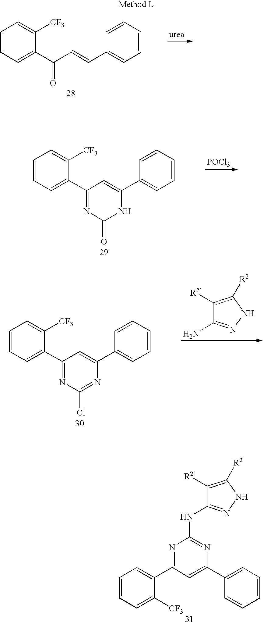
C1=CC=C(C(C=CC2=CC=CC=C2)=O)C([CF3])=C1.C1=CC=C(C2=NC(=O)NC(C3=CC=CC=C3)=C2)C([CF3])=C1.[POCl3].C1=CC=C(C2=NC(Cl)=NC(C3=CC=CC=C3)=C2)C([CF3])=C1.C1([R2])=C([R2])NN=C1N.C1([R2])=C([R2])NN=C1NC1=NC(C2=CC=CC=C2)=CC(C2=CC=CC=C2[CF3])=N1
